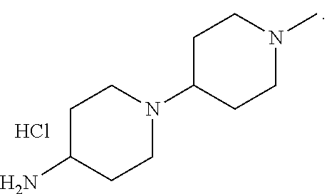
C1C(N)CCN(C2CCN(C)CC2)C1.Cl
